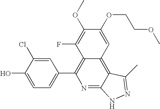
C1=C(O)C(Cl)=CC(C2=C3C(=C4C(=N2)NN=C4C)C=C(OCCOC)C(OC)=C3F)=C1
